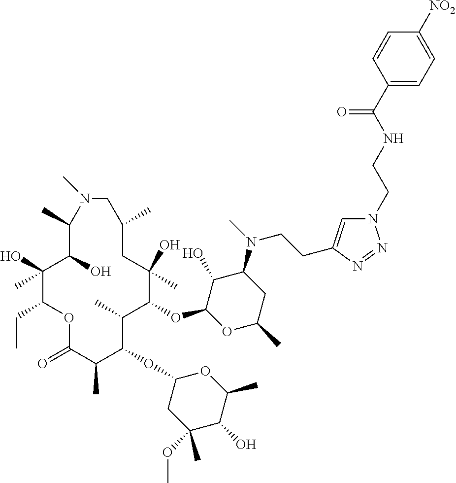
C1(O)C(OC2C(C)C(OC3CC(OC)(C)C(O)C(C)O3)C(C)C(=O)OC(CC)C(O)(C)C(O)C(C)N(C)CC(C)CC2(O)C)OC(C)CC1N(C)CCC1=CN(CCNC(C2=CC=C([NO2])C=C2)=O)N=N1
